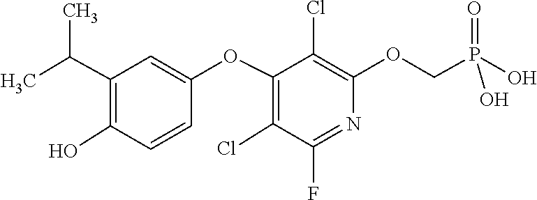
C1=C(OC2=C(Cl)C(F)=NC(OCP(O)(O)=O)=C2Cl)C=CC(O)=C1C(C)C
